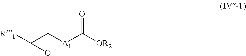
[R1]C1C([A1]C([OR2])=O)O1
